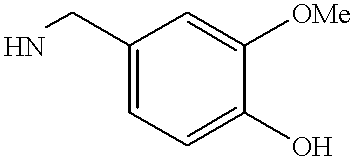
C1(CN)=CC=C(O)C([OMe])=C1
